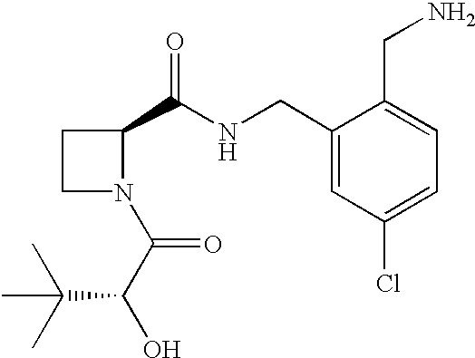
C1(CNC(C2CCN2C(C(C(C)(C)C)O)=O)=O)=CC(Cl)=CC=C1CN
